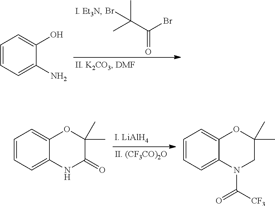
CC(C)(Br)C(Br)=O.C1=CC=C(N)C(O)=C1.C1=CC=C2C(=C1)OC(C)(C)C(=O)N2.C1=CC=C2C(=C1)OC(C)(C)CN2C(=O)[CF3]
